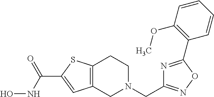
C12=C(CN(CC3=NOC(C4=C(OC)C=CC=C4)=N3)CC1)C=C(C(NO)=O)S2
